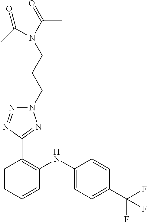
C1=CC(C(F)(F)F)=CC=C1NC1=C(C2=NN(CCCN(C(=O)C)C(=O)C)N=N2)C=CC=C1
